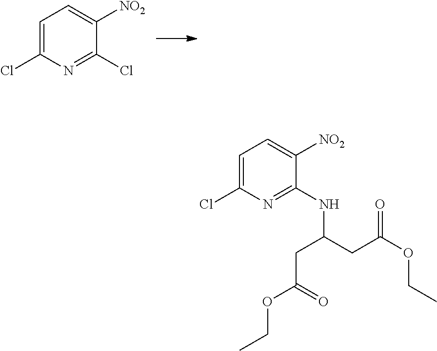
C1=C(Cl)N=C(Cl)C([NO2])=C1.C1=C(Cl)N=C(NC(CC(OCC)=O)CC(OCC)=O)C([NO2])=C1
